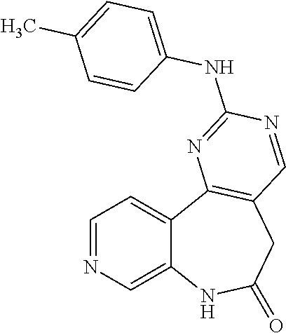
C12=CN=CC=C1C1=C(CC(=O)N2)C=NC(NC2=CC=C(C)C=C2)=N1
